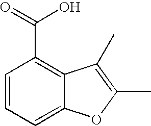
C1=CC=C2C(=C1C(=O)O)C(C)=C(C)O2
